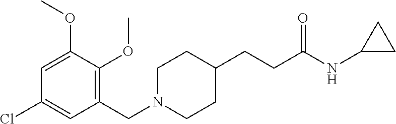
C1(CN2CCC(CCC(NC3CC3)=O)CC2)=C(OC)C(OC)=CC(Cl)=C1
